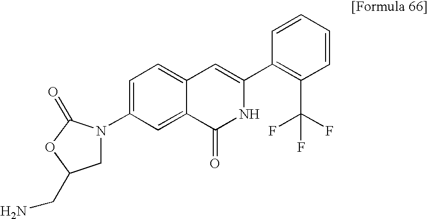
C1=CC=CC(C2=CC3=CC=C(N4CC(CN)OC4=O)C=C3C(=O)N2)=C1C(F)(F)F
